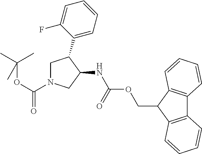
C1(C2CN(C(OC(C)(C)C)=O)CC2NC(=O)OCC2C3=C(C4=C2C=CC=C4)C=CC=C3)=CC=CC=C1F
